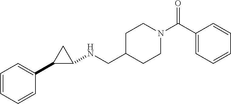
C1=CC=CC(C2C(NCC3CCN(C(C4=CC=CC=C4)=O)CC3)C2)=C1
